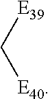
C([E39])[E40]
